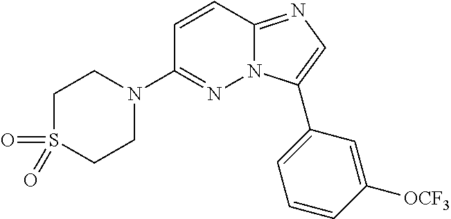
C1CN(C2=NN3C(=NC=C3C3=CC=CC([OCF3])=C3)C=C2)CCS1(=O)=O
